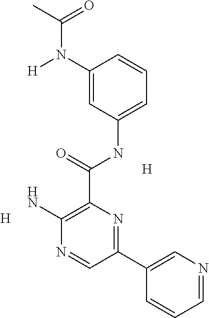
C1(C(NC2=CC=CC(N([H])C(C)=O)=C2)=O)=C(N)N=CC(C2=CN=CC=C2)=N1.[H].[H]
